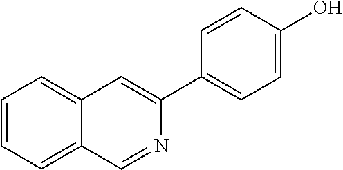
C1=CC=C2C(=C1)C=C(C1=CC=C(O)C=C1)N=C2
